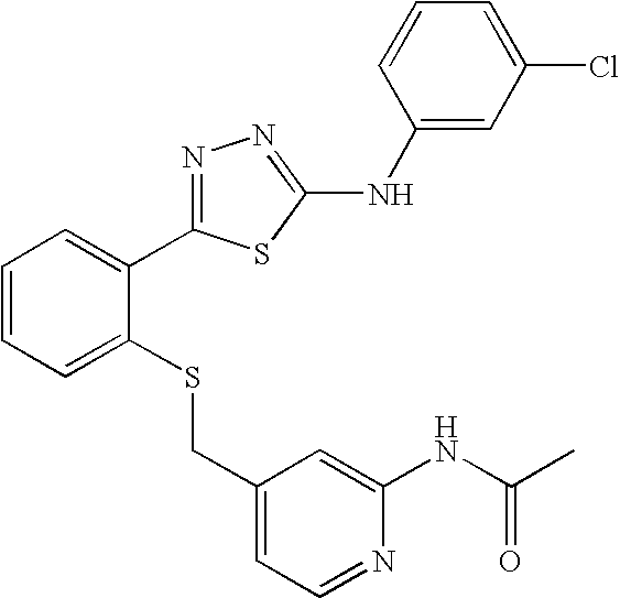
C1(NC2=NN=C(C3=CC=CC=C3SCC3=CC=NC(NC(C)=O)=C3)S2)=CC(Cl)=CC=C1
